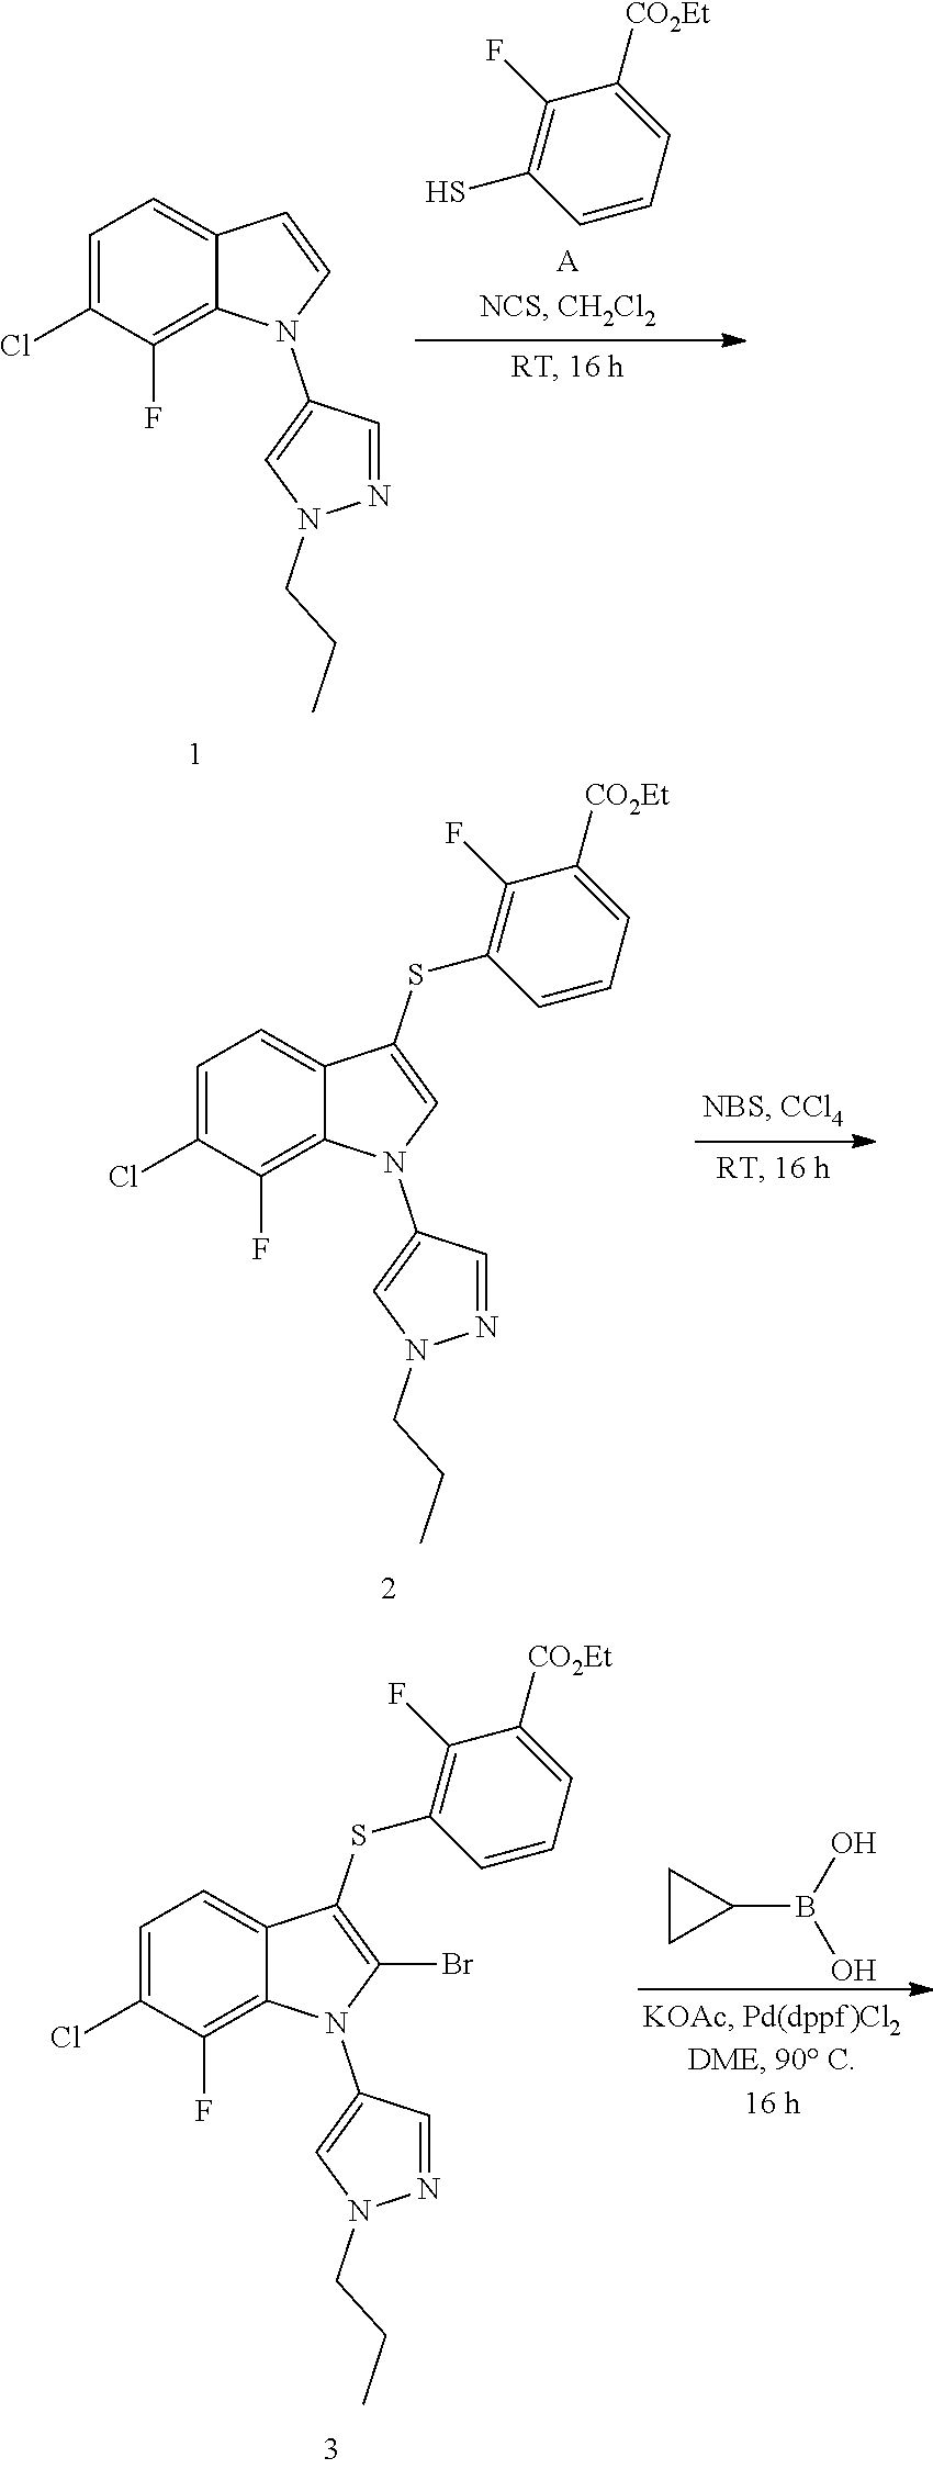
C1=C(Cl)C(F)=C2C(=C1)C(SC1=C(F)C([CO2Et])=CC=C1)=CN2C1=CN(CCC)N=C1.C1CC1B(O)O.C1=C(Cl)C(F)=C2C(=C1)C(SC1=C(F)C([CO2Et])=CC=C1)=C(Br)N2C1=CN(CCC)N=C1.C1=C(Cl)C(F)=C2C(=C1)C=CN2C1=CN(CCC)N=C1.C1=CC=C([CO2Et])C(F)=C1S.[A]
